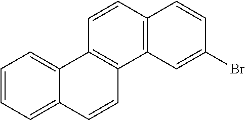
C1=CC=C2C(=C1)C1=C(C=C2)C2=C(C=C1)C=CC(Br)=C2
